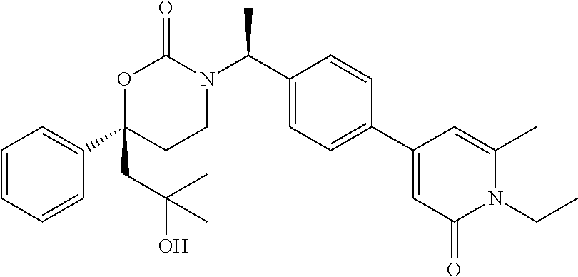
C1=CC=CC(C2(CC(O)(C)C)CCN(C(C3=CC=C(C4=CC(=O)N(CC)C(C)=C4)C=C3)C)C(=O)O2)=C1
